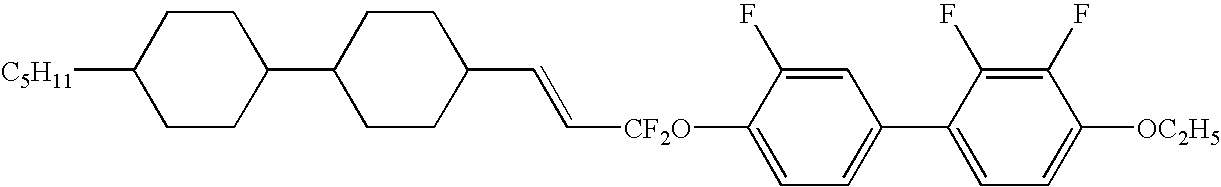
C([CF2O]C1=CC=C(C2=CC=C([OC2H5])C(F)=C2F)C=C1F)=CC1CCC(C2CCC([C5H11])CC2)CC1
